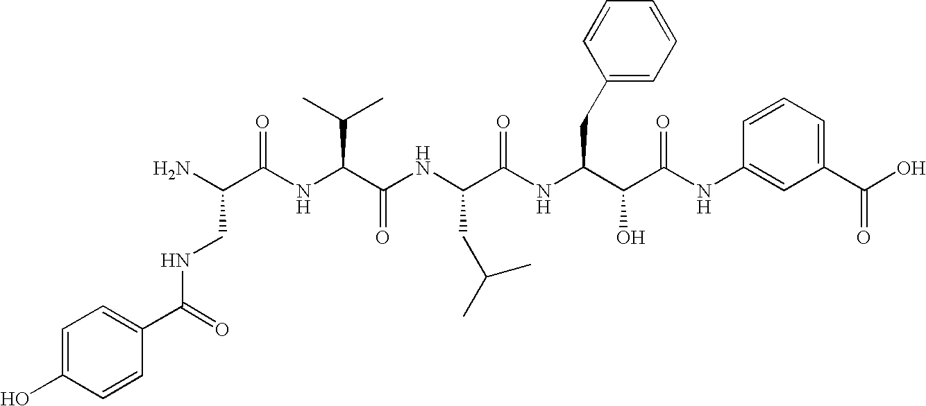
C(=O)(NCC(N)C(=O)NC(C(C)C)C(=O)NC(CC(C)C)C(=O)NC(CC1=CC=CC=C1)C(O)C(=O)NC1=CC(C(O)=O)=CC=C1)C1=CC=C(O)C=C1
